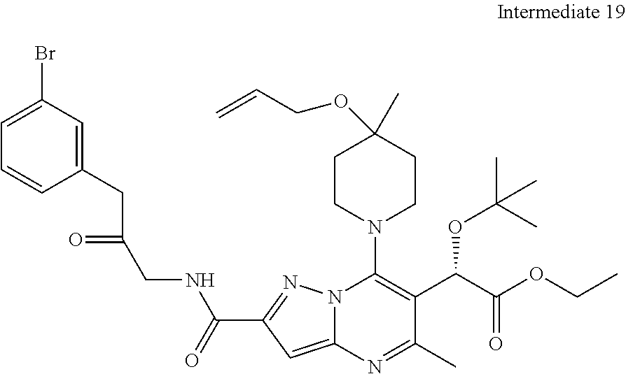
C1CN(C2=C(C(C(OCC)=O)OC(C)(C)C)C(C)=NC3=CC(C(NCC(CC4=CC(Br)=CC=C4)=O)=O)=NN23)CCC1(C)OCC=C
